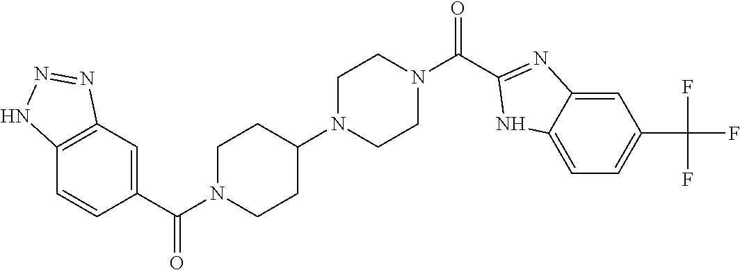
C12=C(C=C(C(N3CCC(N4CCN(C(=O)C5=NC6=CC(C(F)(F)F)=CC=C6N5)CC4)CC3)=O)C=C1)N=NN2
